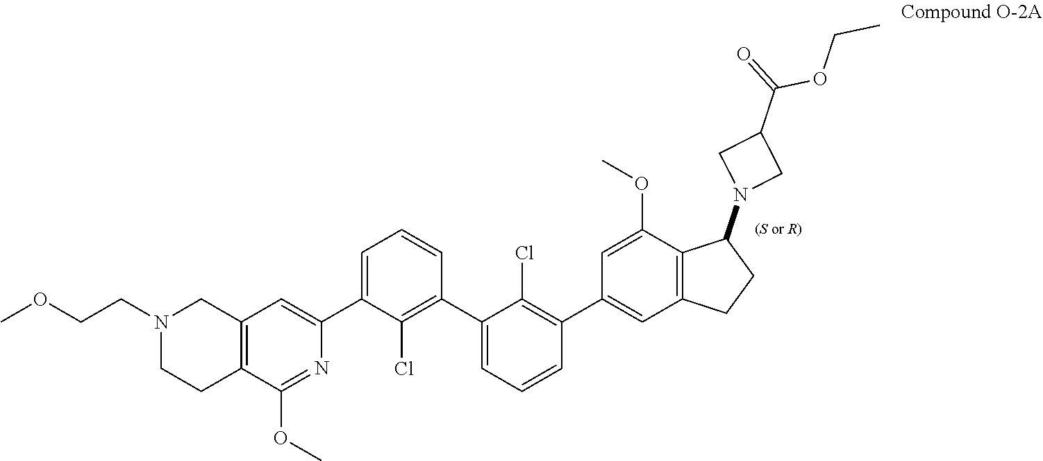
O(CC)C(C1CN(C2C3=C(C=C(C4=C(Cl)C(C5=C(Cl)C(C6=CC7=C(C(OC)=N6)CCN(CCOC)C7)=CC=C5)=CC=C4)C=C3OC)CC2)C1)=O
